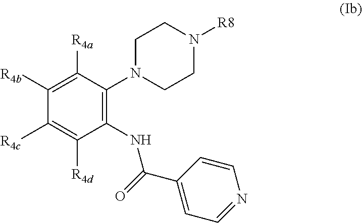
C1(NC(C2=CC=NC=C2)=O)=C(N2CCN([R8])CC2)C([R4a])=C([R4b])C([R4c])=C1[R4d]
